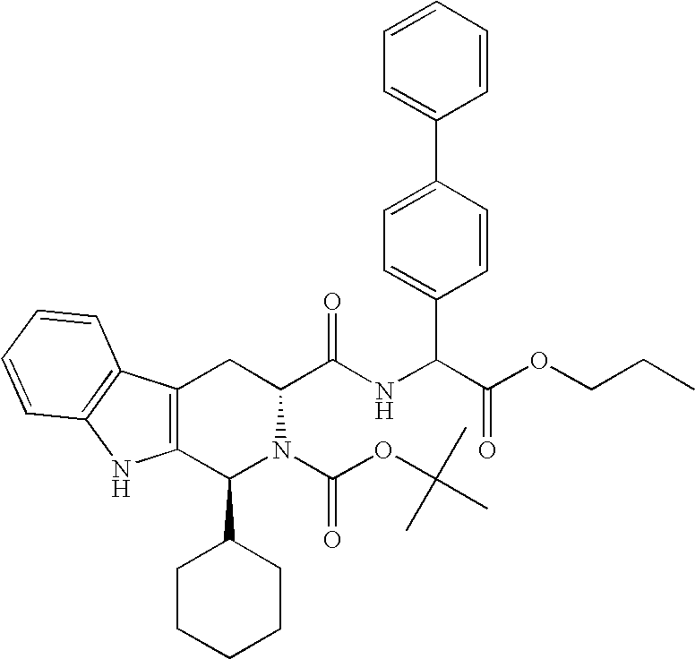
C1(C2CCCCC2)N(C(OC(C)(C)C)=O)C(C(=O)NC(C2=CC=C(C3=CC=CC=C3)C=C2)C(OCCC)=O)CC2=C1NC1=C2C=CC=C1
